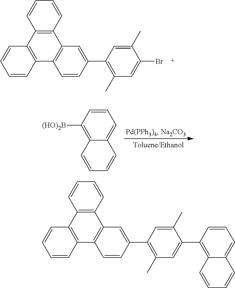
C1([(HO)2B])=C2C(=CC=C1)C=CC=C2.C1=CC2=C(C=C1)C1=C(C3=C2C=CC=C3)C=CC(C2=C(C)C=C(Br)C(C)=C2)=C1.C1=CC2=C(C=C1)C1=C(C3=C2C=CC=C3)C=CC(C2=C(C)C=C(C3=C4C(=CC=C3)C=CC=C4)C(C)=C2)=C1
